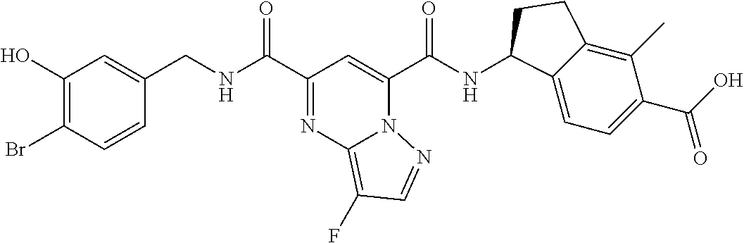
C1=CC(Br)=C(O)C=C1CNC(C1=NC2=C(F)C=NN2C(C(NC2C3=CC=C(C(=O)O)C(C)=C3CC2)=O)=C1)=O
